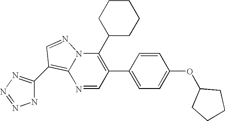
N1=CC(C2=CC=C(OC3CCCC3)C=C2)=C(C2CCCCC2)N2C1=C(C1=NN=NN1)C=N2
